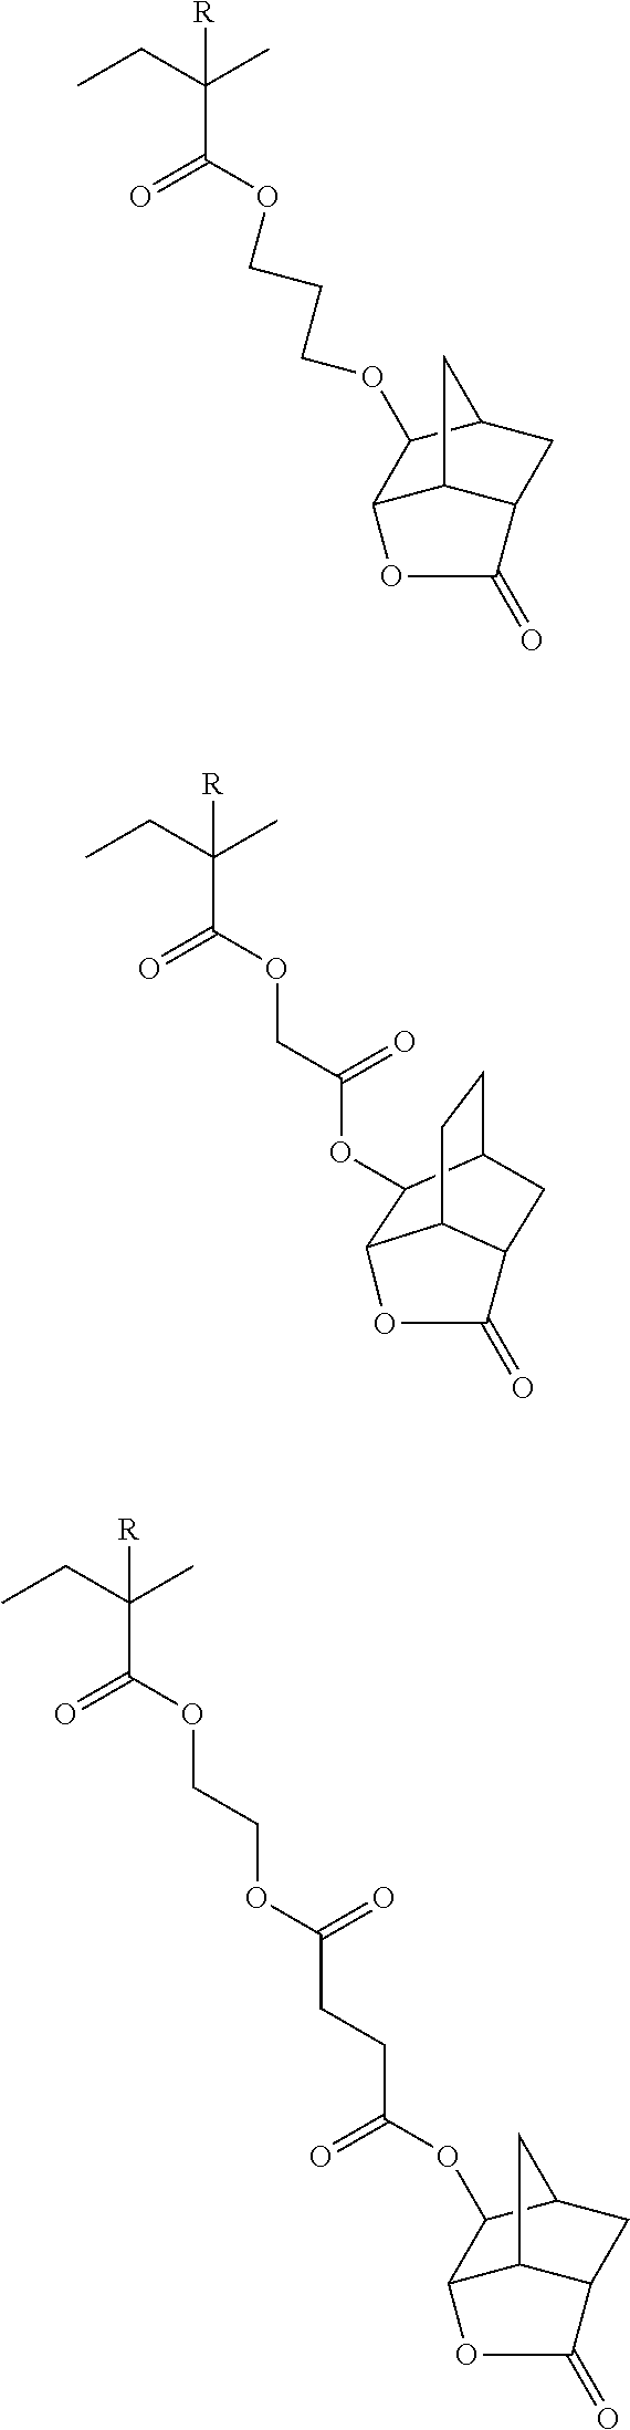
CCC(C)([R])C(OCC(OC1C2C3CCC1CC3C(=O)O2)=O)=O.CCC(C)([R])C(OCCOC(=O)CCC(=O)OC1C2C3C(CC1C3)C(=O)O2)=O.CCC(C)([R])C(OCCCOC1C2C3C(CC1C3)C(=O)O2)=O
